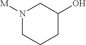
N1([M])CCCC(O)C1
